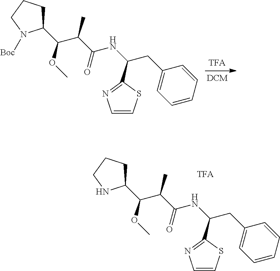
C1(C(C(C(NC(CC2=CC=CC=C2)C2=NC=CS2)=O)C)OC)CCCN1[Boc].C1(C(C(C(NC(CC2=CC=CC=C2)C2=NC=CS2)=O)C)OC)CCCN1.[TFA]
